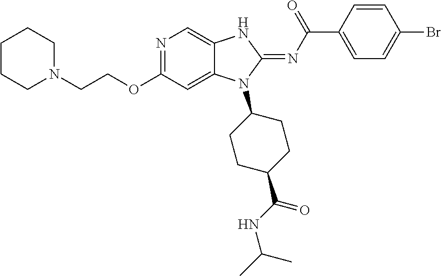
N1=C(OCCN2CCCCC2)C=C2C(=C1)NC(=NC(C1=CC=C(Br)C=C1)=O)N2C1CCC(C(=O)NC(C)C)CC1
